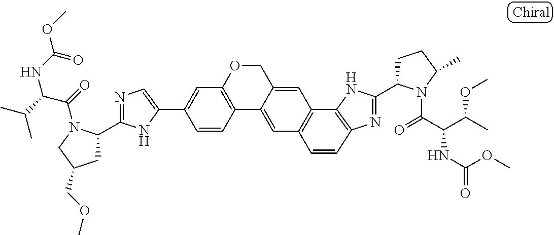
C1=C(C2=CC3=C(C4=CC5=C(C6=C(N=C(C7CCC(C)N7C(=O)C(C(C)OC)NC(OC)=O)N6)C=C5)C=C4CO3)C=C2)NC(C2CC(COC)CN2C(=O)C(C(C)C)NC(=O)OC)=N1
